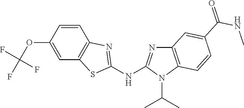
O(C1=CC2=C(C=C1)N=C(NC1=NC3=C(N1C(C)C)C=CC(C(NC)=O)=C3)S2)C(F)(F)F
